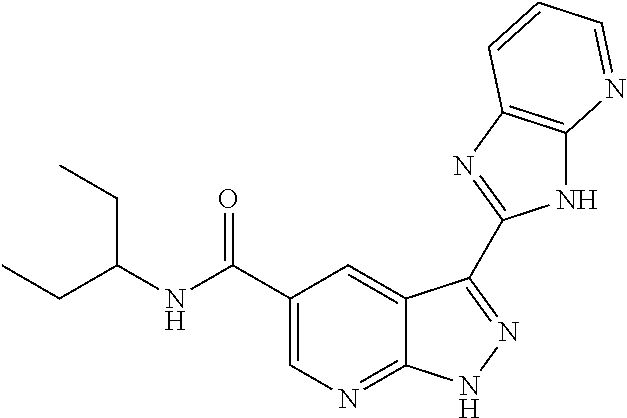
C(C1=CN=C2C(=C1)C(C1=NC3=C(N1)N=CC=C3)=NN2)(NC(CC)CC)=O
